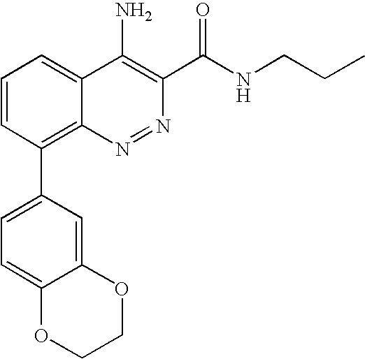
C1=CC(C2=CC=C3C(=C2)OCCO3)=C2C(=C1)C(N)=C(C(NCCC)=O)N=N2
